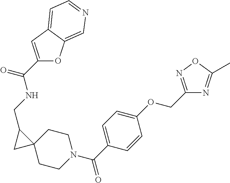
C(NCC1CC12CCN(C(C1=CC=C(OCC3=NOC(C)=N3)C=C1)=O)CC2)(=O)C1=CC2=CC=NC=C2O1
